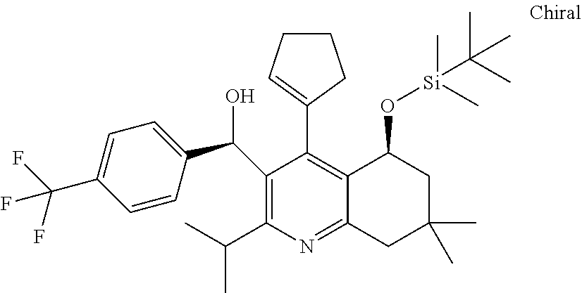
N1=C2C(=C(C3=CCCC3)C(C(C3=CC=C(C(F)(F)F)C=C3)O)=C1C(C)C)C(O[Si](C(C)(C)C)(C)C)CC(C)(C)C2
